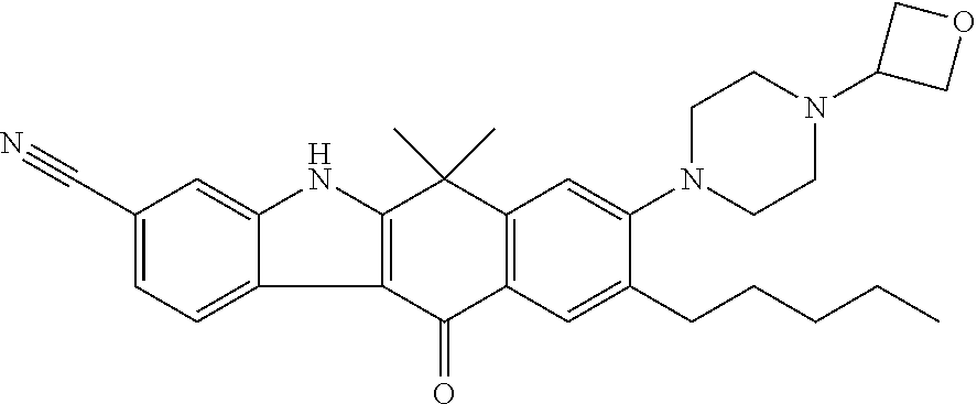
C12=C(C(=O)C3=C(C1(C)C)C=C(N1CCN(C4COC4)CC1)C(CCCCC)=C3)C1=CC=C(C#N)C=C1N2
